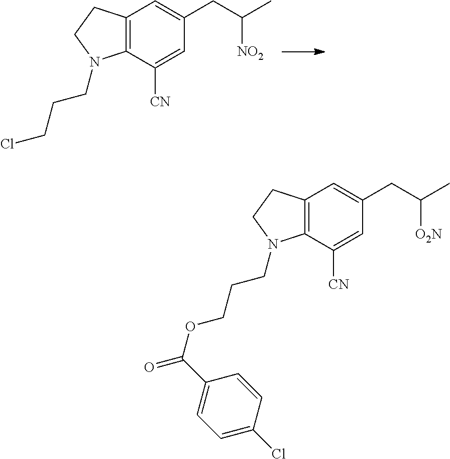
C12=C(C([CN])=CC(CC([NO2])C)=C1)N(CCCCl)CC2.C12=C(C([CN])=CC(CC([O2N])C)=C1)N(CCCOC(=O)C1=CC=C(Cl)C=C1)CC2
